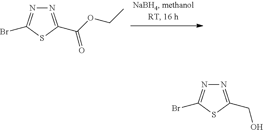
N1=C(C(OCC)=O)SC(Br)=N1.N1=C(CO)SC(Br)=N1
